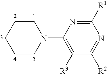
C1([R1])=NC(N2CCCCC2)=C([R3])C([R2])=N1
